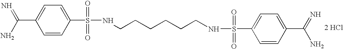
C(C1=CC=C(S(=O)(=O)NCCCCCCNS(=O)(=O)C2=CC=C(C(=N)N)C=C2)C=C1)(N)=N.[2 HCl]
